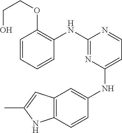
C1=CC=CC(NC2=NC(NC3=CC4=C(C=C3)NC(C)=C4)=CC=N2)=C1OCCO
